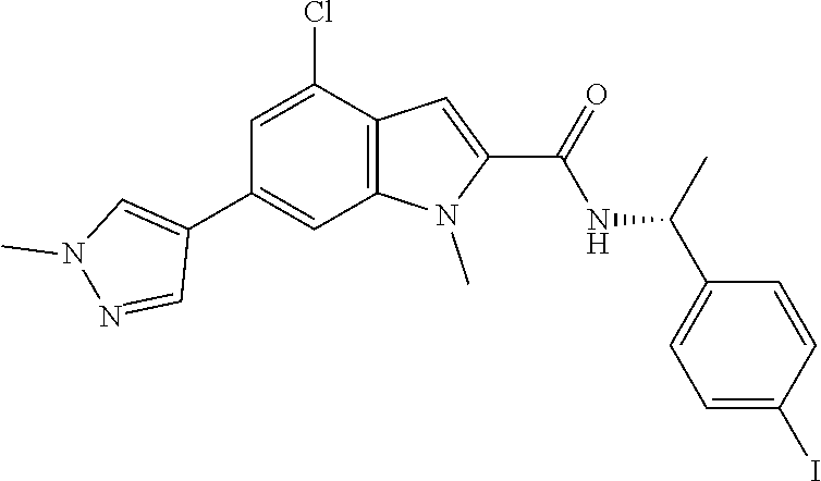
C12=C(N(C)C(C(=O)NC(C3=CC=C(I)C=C3)C)=C1)C=C(C1=CN(C)N=C1)C=C2Cl
